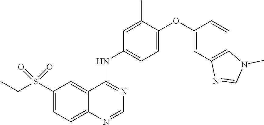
C1=C(S(CC)(=O)=O)C=C2C(=C1)N=CN=C2NC1=CC=C(OC2=CC3=C(C=C2)N(C)C=N3)C(C)=C1
